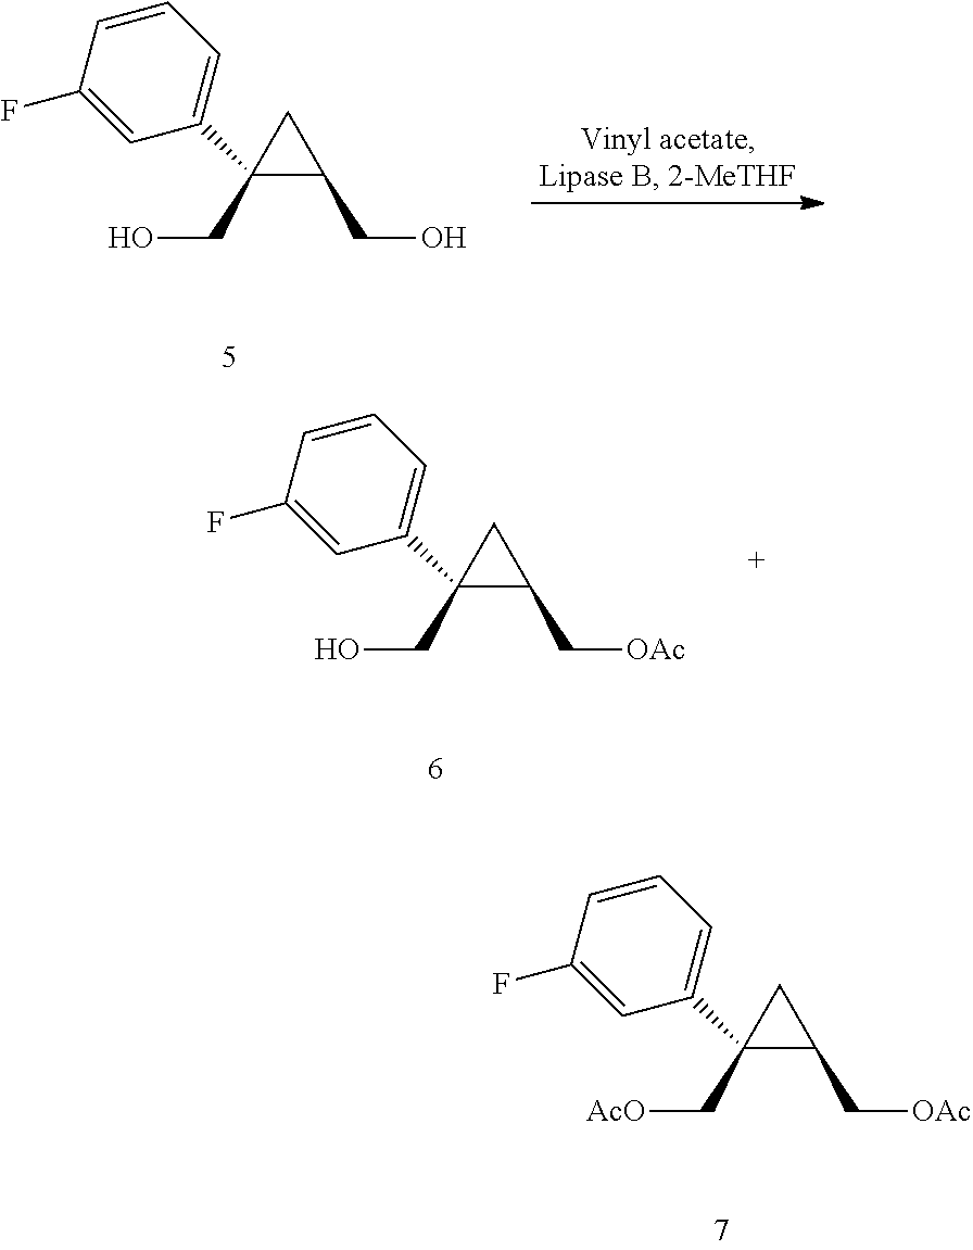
C1=CC=C(C2(C[AcO])CC2C[OAc])C=C1F.C1=CC=C(C2(CO)CC2CO)C=C1F.C1=CC=C(C2(CO)CC2C[OAc])C=C1F
